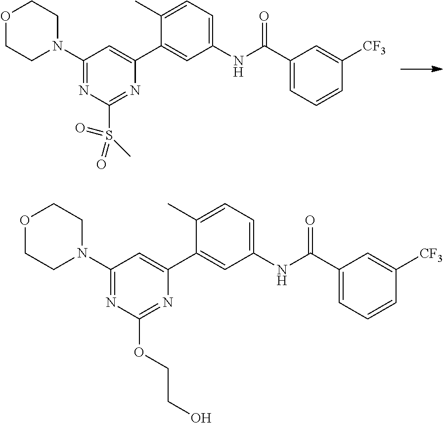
O1CCN(C2=NC(S(=O)(=O)C)=NC(C3=CC(NC(C4=CC=CC([CF3])=C4)=O)=CC=C3C)=C2)CC1.O1CCN(C2=NC(OCCO)=NC(C3=CC(NC(C4=CC=CC([CF3])=C4)=O)=CC=C3C)=C2)CC1
